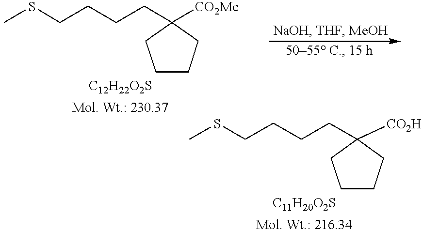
C1CCC(CCCCSC)([CO2Me])C1.C1CCC(CCCCSC)([CO2H])C1
